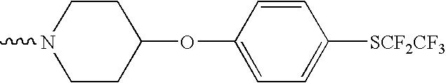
CN1CCC(OC2=CC=C([SCF2CF3])C=C2)CC1
